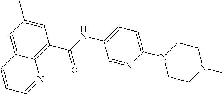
C1=C(C)C=C2C(=C1C(=O)NC1=CC=C(N3CCN(C)CC3)N=C1)N=CC=C2
